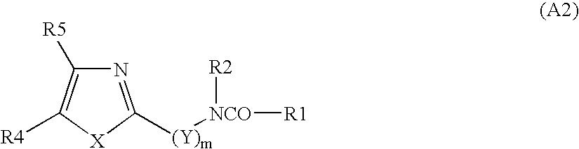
N1=C([(Y)m][NCO]([R2])[R1])[X]C([R4])=C1[R5]
